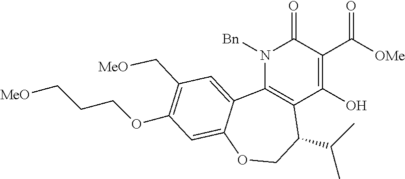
N1([Bn])C2=C(C(O)=C(C([OMe])=O)C1=O)C(C(C)C)COC1=CC(OCCC[MeO])=C(C[MeO])C=C21
